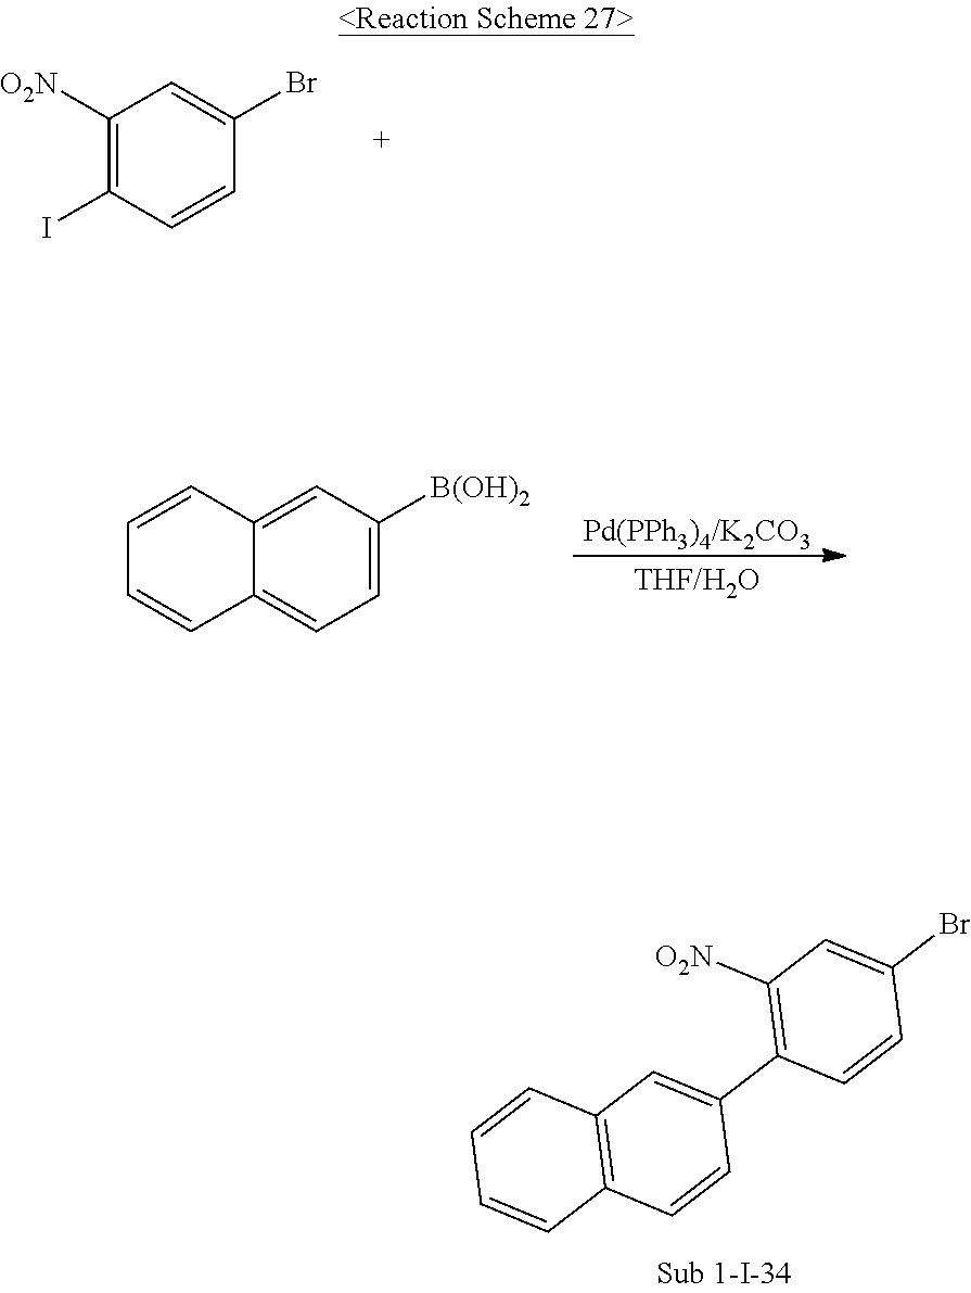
C12=C(C=CC(C3=C([O2N])C=C(Br)C=C3)=C1)C=CC=C2.C1([O2N])=C(I)C=CC(Br)=C1.C12=CC([B(OH)2])=CC=C1C=CC=C2
